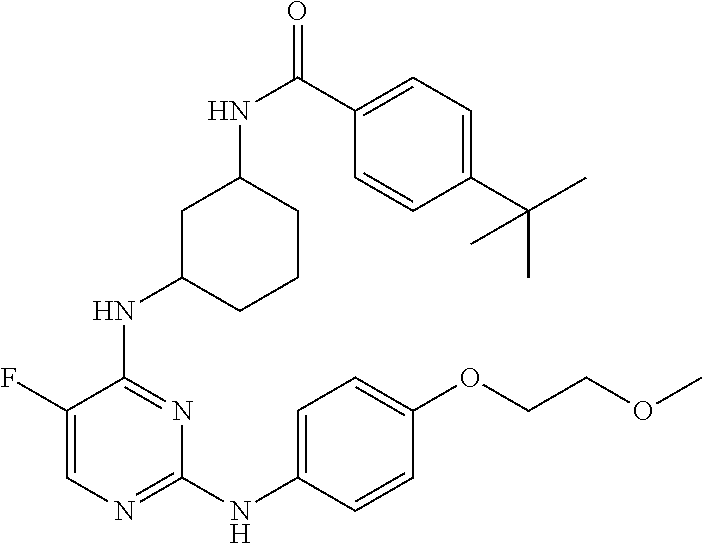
C1(F)=CN=C(NC2=CC=C(OCCOC)C=C2)N=C1NC1CCCC(NC(=O)C2=CC=C(C(C)(C)C)C=C2)C1
